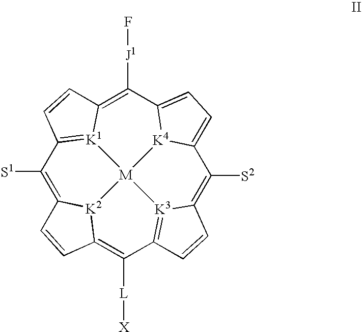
C1([S1])=C2[K2]3C(=C([L][X])C4=[K3]5C(=C([S2])C6=CC=C7C([J1]F)=C8[K1](=C1C=C8)[M]53[K4]76)C=C4)C=C2
